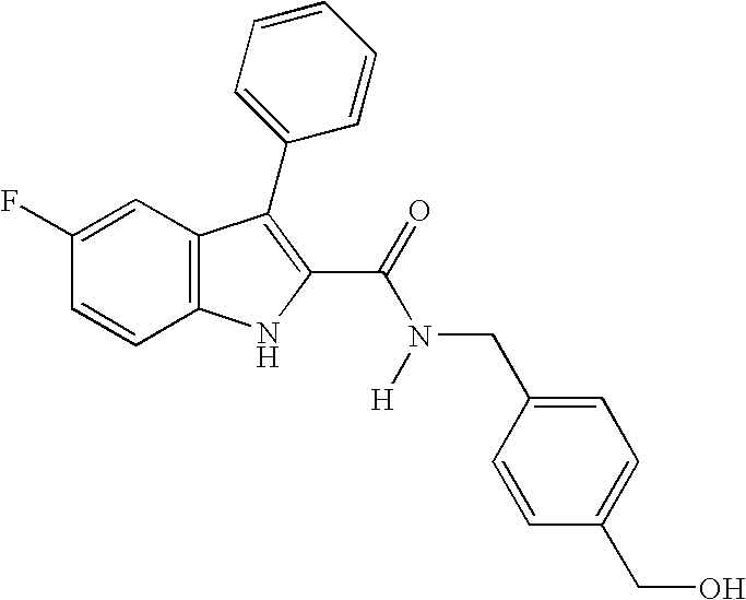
C1=C(F)C=CC2=C1C(C1=CC=CC=C1)=C(C(=O)N(CC1=CC=C(CO)C=C1)[H])N2
